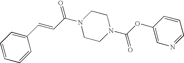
C(=CC(=O)N1CCN(C(OC2=CN=CC=C2)=O)CC1)C1=CC=CC=C1
